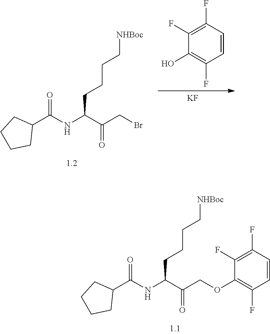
[KF].C1(O)=C(F)C=CC(F)=C1F.C(C(C(CBr)=O)NC(C1CCCC1)=O)CCC[NHBoc].C(C(C(COC1=C(F)C=CC(F)=C1F)=O)NC(C1CCCC1)=O)CCC[NHBoc]
